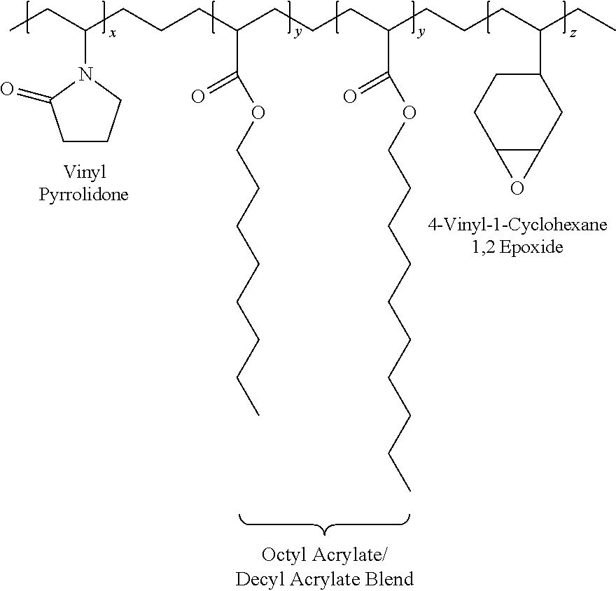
CCC(CCCC(CCCC(CCCC(CC)C1CCC2C(C1)O2)C(=O)OCCCCCCCCCC)C(OCCCCCCCC)=O)N1CCCC1=O
